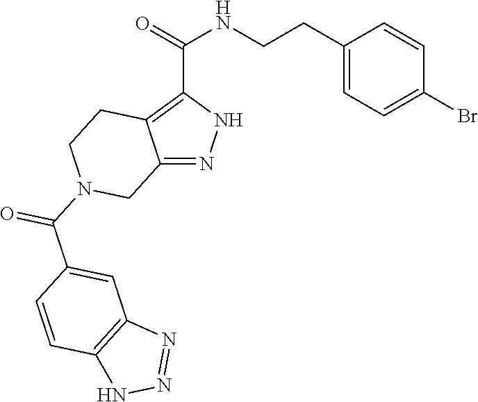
C12=NNC(C(=O)NCCC3=CC=C(Br)C=C3)=C1CCN(C(C1=CC3=C(C=C1)NN=N3)=O)C2
